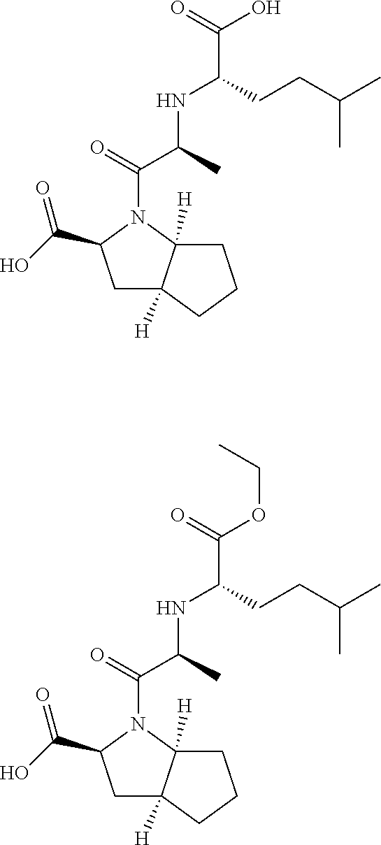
OC(C(CCC(C)C)NC(C(=O)N1C2([H])C([H])(CC1C(O)=O)CCC2)C)=O.O(C(C(CCC(C)C)NC(C(=O)N1C2([H])C([H])(CC1C(O)=O)CCC2)C)=O)CC
